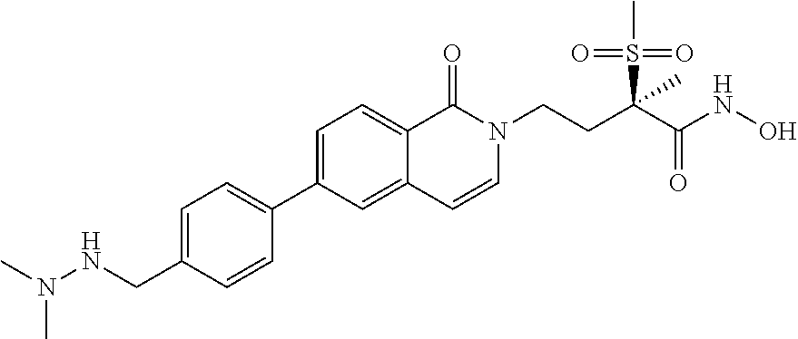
C1=C(C2=CC=C(CNN(C)C)C=C2)C=C2C(=C1)C(=O)N(CCC(C(NO)=O)(S(C)(=O)=O)C)C=C2
